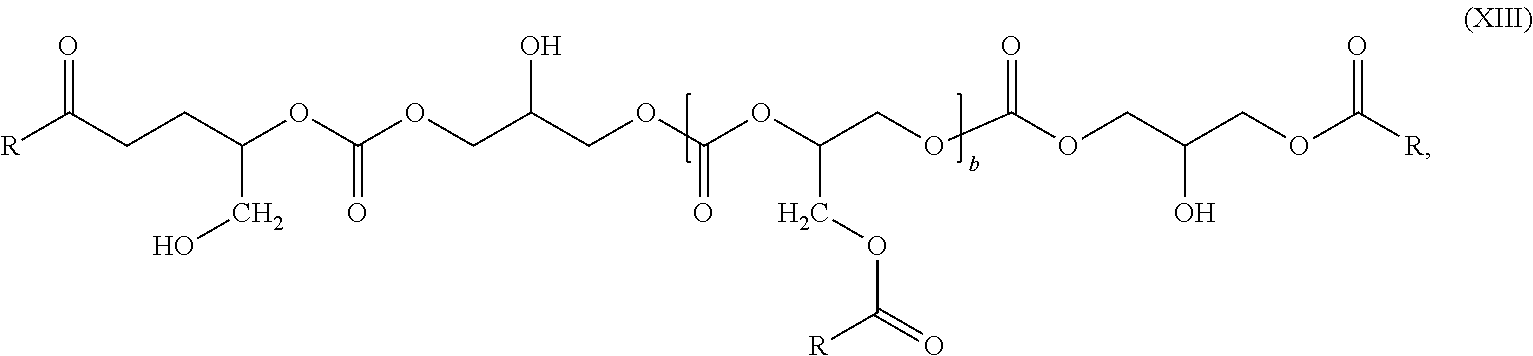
[R]C(CCC(OC(OCC(O)COC(=O)OC(COC(=O)OCC(O)COC(=O)[R])COC(=O)[R])=O)CO)=O
